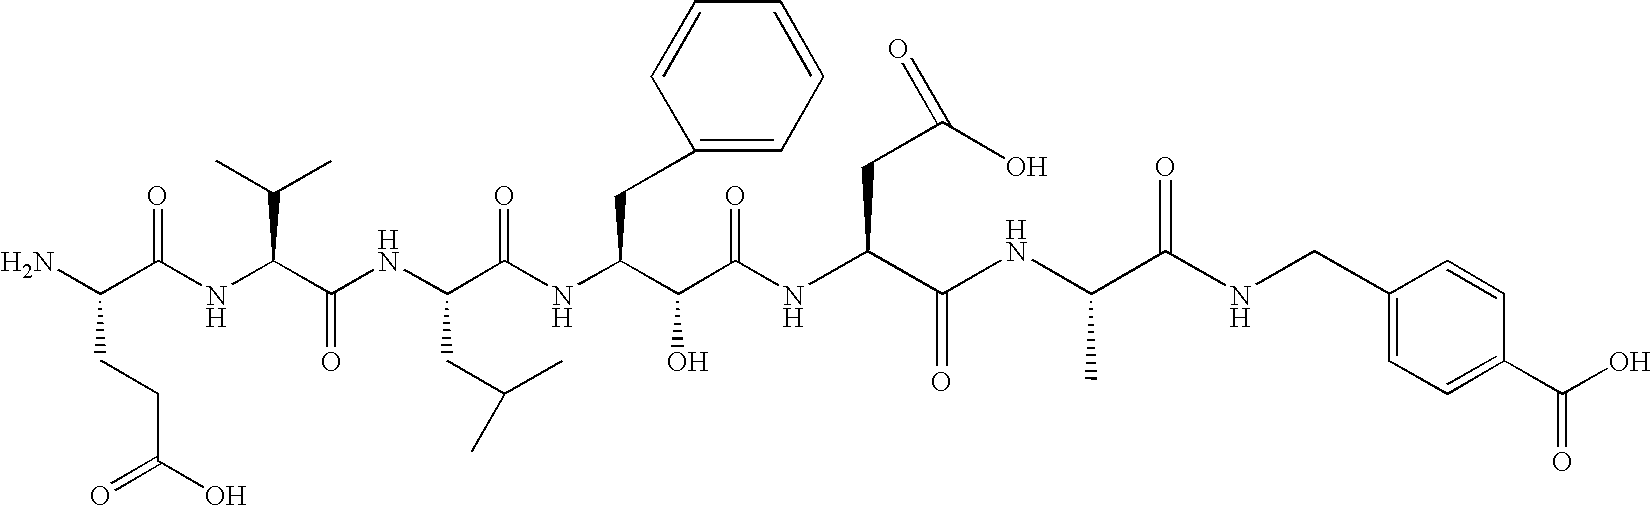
NC(C(NC(C(NC(C(NC(C(C(NC(C(NC(C(NCC1=CC=C(C(O)=O)C=C1)=O)C)=O)CC(O)=O)=O)O)CC1=CC=CC=C1)=O)CC(C)C)=O)C(C)C)=O)CCC(O)=O
